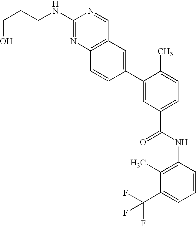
C(CCO)NC1=NC2=C(C=N1)C=C(C1=CC(C(=O)NC3=C(C)C(C(F)(F)F)=CC=C3)=CC=C1C)C=C2
